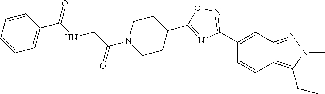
C1(C2=NOC(C3CCN(C(CNC(C4=CC=CC=C4)=O)=O)CC3)=N2)=CC2=NN(C)C(CC)=C2C=C1
